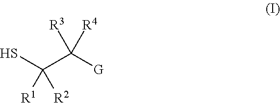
C(C([G])([R3])[R4])(S)([R1])[R2]
